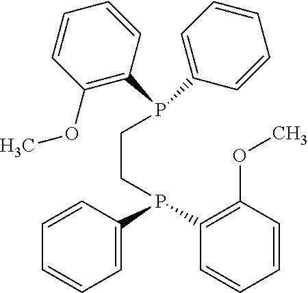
C1=CC(P(CCP(C2=C(OC)C=CC=C2)C2=CC=CC=C2)C2=C(OC)C=CC=C2)=CC=C1
